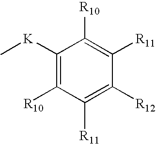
C1([R11])=C([R12])C([R11])=C([R10])C([K]C)=C1[R10]
